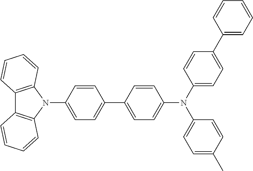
C1=CC(C2=CC=C(N3C4=C(C5=C3C=CC=C5)C=CC=C4)C=C2)=CC=C1N(C1=CC=C(C2=CC=CC=C2)C=C1)C1=CC=C(C)C=C1
